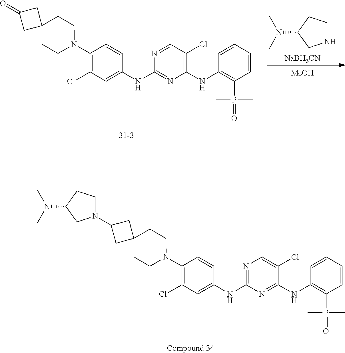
N1=CC(Cl)=C(NC2=C(P(=O)(C)C)C=CC=C2)N=C1NC1=CC(Cl)=C(N2CCC3(CC2)CC(=O)C3)C=C1.[NaBH3CN].[MeOH].N1CCC(N(C)C)C1.N1=C(NC2=CC(Cl)=C(N3CCC4(CC3)CC(N3CCC(N(C)C)C3)C4)C=C2)N=C(NC2=C(P(=O)(C)C)C=CC=C2)C(Cl)=C1
